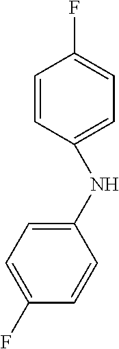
C1(NC2=CC=C(F)C=C2)=CC=C(F)C=C1
